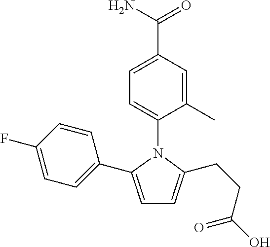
C1=C(C(N)=O)C=C(C)C(N2C(C3=CC=C(F)C=C3)=CC=C2CCC(O)=O)=C1
